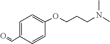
C1=C(C=O)C=CC(OCCCN(C)C)=C1
